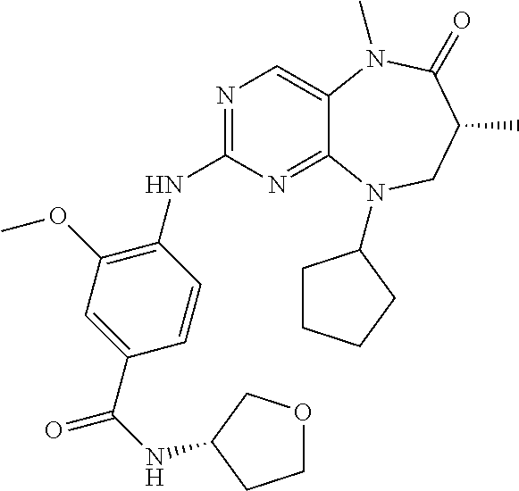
N1=C(NC2=C(OC)C=C(C(=O)NC3COCC3)C=C2)N=C2C(=C1)N(C)C(=O)C(C)CN2C1CCCC1
